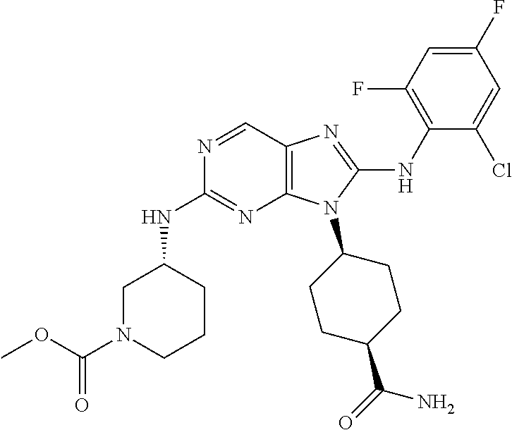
N1=CC2=C(N=C1NC1CN(C(OC)=O)CCC1)N(C1CCC(C(=O)N)CC1)C(NC1=C(F)C=C(F)C=C1Cl)=N2
